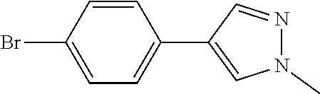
N1(C)N=CC(C2=CC=C(Br)C=C2)=C1
